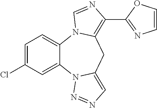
C1=C(Cl)C=C2C(=C1)N1C(=C(C3=NC=CO3)N=C1)CC1=CN=NN21
